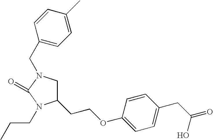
C1N(CC2=CC=C(C)C=C2)C(=O)N(CCC)C1CCOC1=CC=C(CC(=O)O)C=C1
